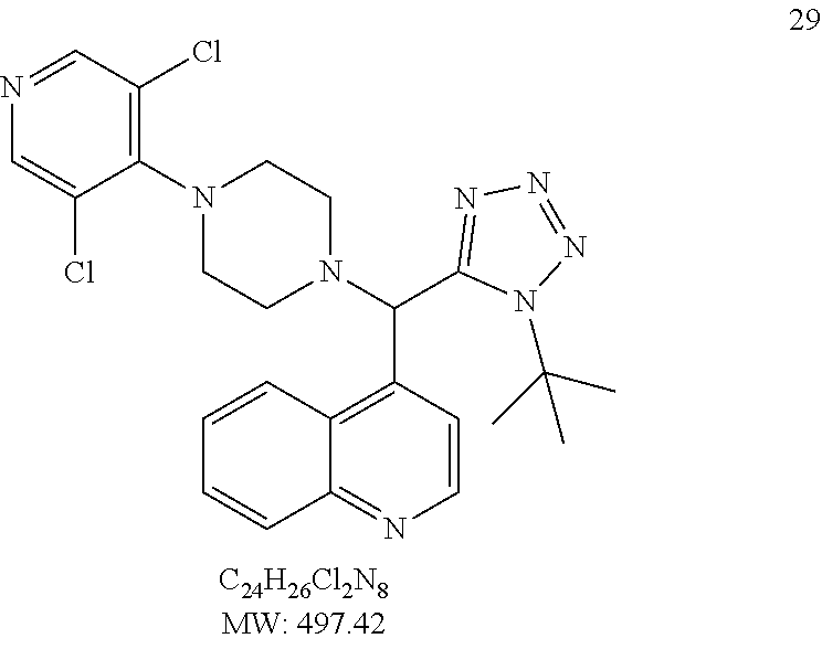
C1=C(Cl)C(N2CCN(C(C3=NN=NN3C(C)(C)C)C3=C4C(=NC=C3)C=CC=C4)CC2)=C(Cl)C=N1
